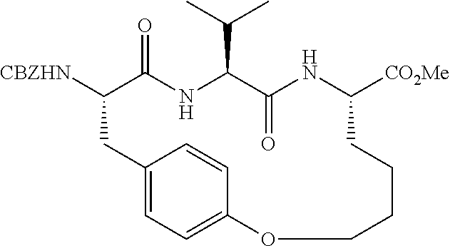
C12=CC=C(C=C1)OCCCCC([CO2Me])NC(=O)C(C(C)C)NC(=O)C([CBZHN])C2
